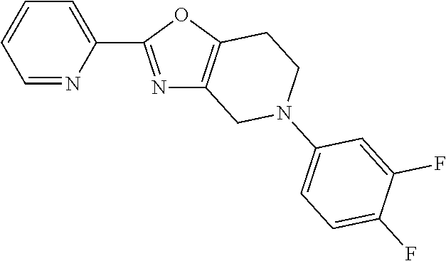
C1=NC(C2=NC3=C(O2)CCN(C2=CC=C(F)C(F)=C2)C3)=CC=C1
